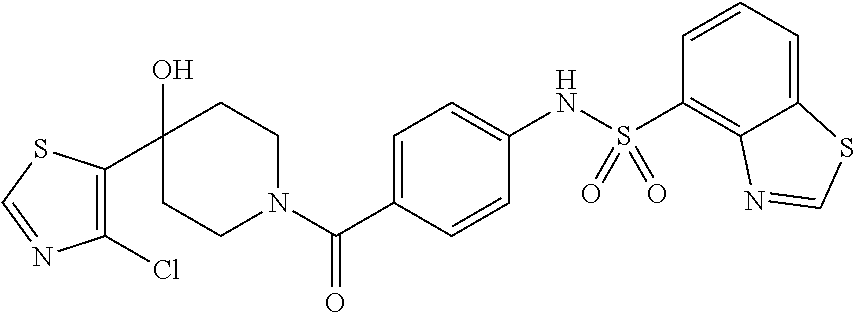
C1(O)(C2=C(Cl)N=CS2)CCN(C(C2=CC=C(NS(C3=C4C(=CC=C3)SC=N4)(=O)=O)C=C2)=O)CC1
